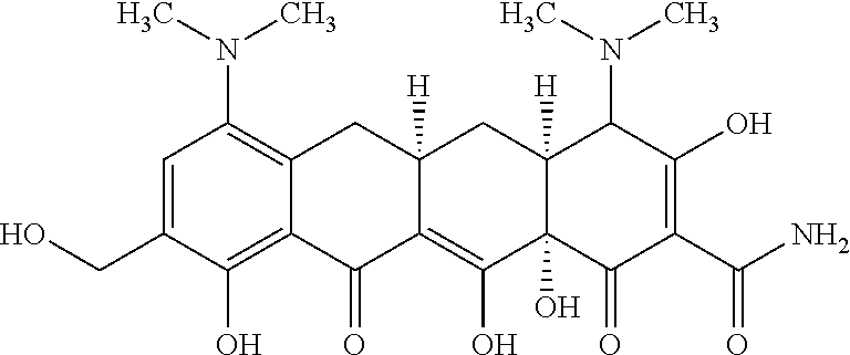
C1=C(CO)C(O)=C2C(=C1N(C)C)CC1([H])C(=C(O)C3(O)C([H])(C1)C(N(C)C)C(O)=C(C(N)=O)C3=O)C2=O
